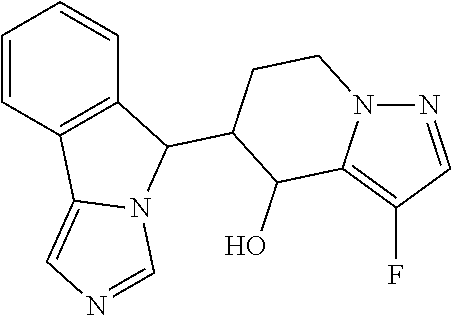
C1=CC2=C(C=C1)C(C1C(O)C3=C(F)C=NN3CC1)N1C2=CN=C1
